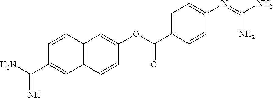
C(=N)(N)C1=CC2=C(C=C1)C=C(OC(C1=CC=C(N=C(N)N)C=C1)=O)C=C2
